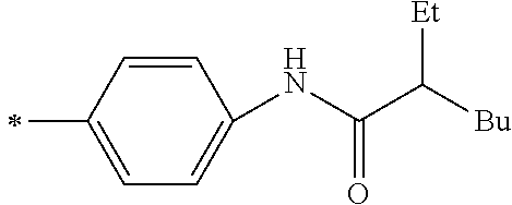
C1=CC(C)=CC=C1NC(C([Bu])[Et])=O
